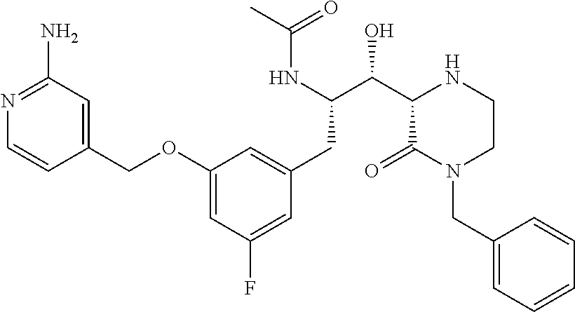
C1(OCC2=CC(N)=NC=C2)=CC(F)=CC(CC(C(C2C(=O)N(CC3=CC=CC=C3)CCN2)O)NC(C)=O)=C1
